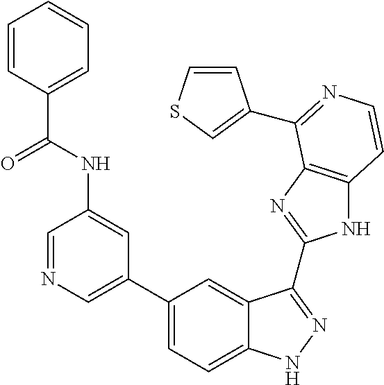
C1(C2=CN=CC(NC(=O)C3=CC=CC=C3)=C2)=CC=C2C(=C1)C(C1=NC3=C(N1)C=CN=C3C1=CSC=C1)=NN2
